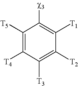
[T5]C1=C([T4])C([T3])=C([T2])C([T1])=C1[c3]
